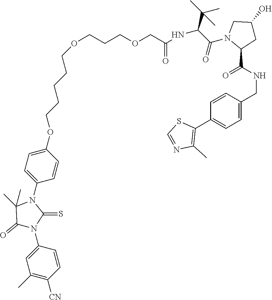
O(CCCOCC(NC(C(C)(C)C)C(=O)N1C(C(NCC2=CC=C(C3=C(C)N=CS3)C=C2)=O)CC(O)C1)=O)CCCCCOC1=CC=C(N2C(C)(C)C(=O)N(C3=CC(C)=C([CN])C=C3)C2=S)C=C1
